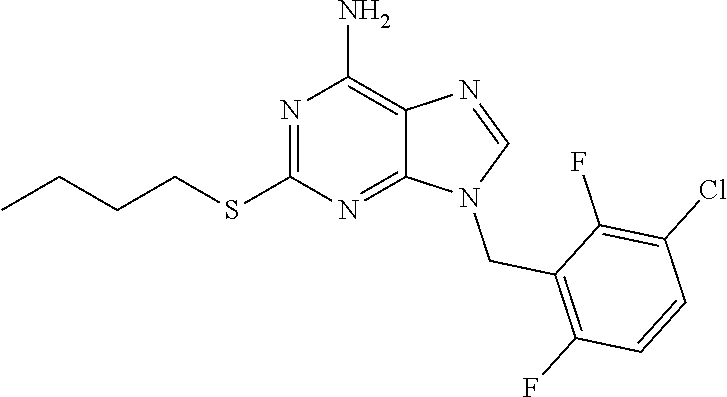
N1(CC2=C(F)C=CC(Cl)=C2F)C=NC2=C(N)N=C(SCCCC)N=C12
